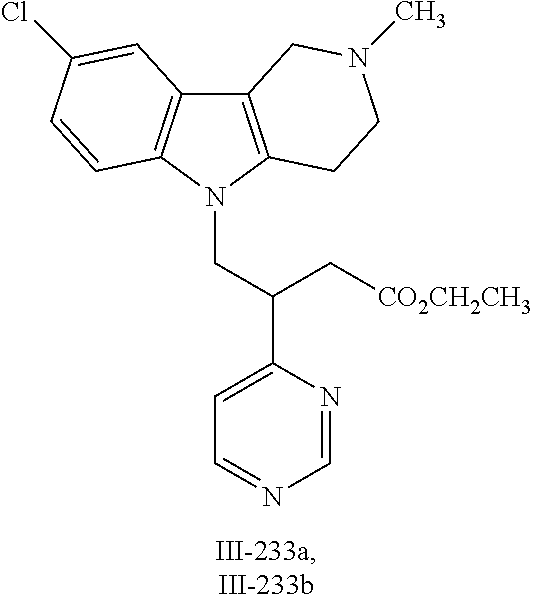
C12=C(N(CC(C3=CC=NC=N3)C[CO2CH2CH3])C3=C1C=C(Cl)C=C3)CCN(C)C2
